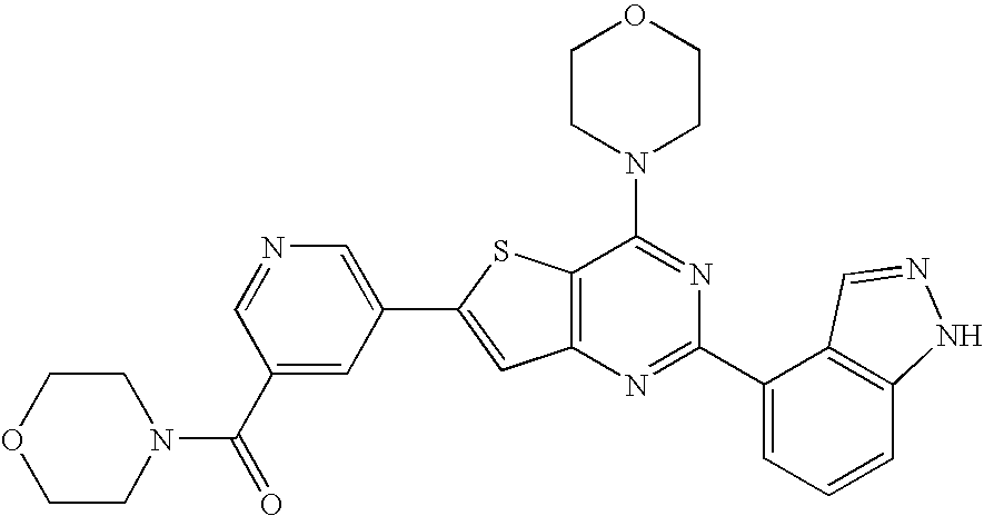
C1CN(C2=NC(C3=CC=CC4=C3C=NN4)=NC3=C2SC(C2=CN=CC(C(=O)N4CCOCC4)=C2)=C3)CCO1
